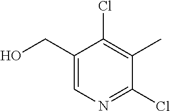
C1(CO)=CN=C(Cl)C(C)=C1Cl
